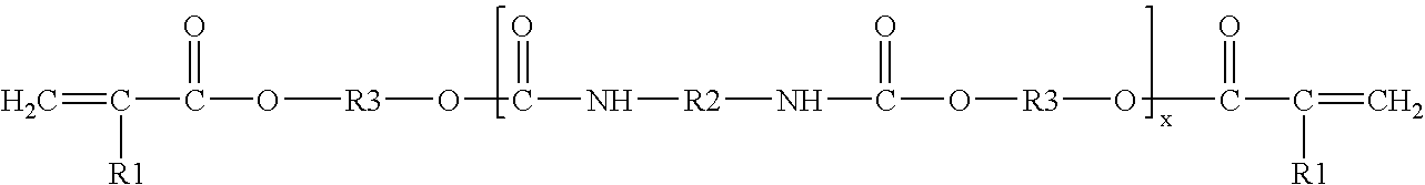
C=C([R1])C(O[R3]OC(=O)N[R2]NC(=O)O[R3]OC(C([R1])=C)=O)=O
